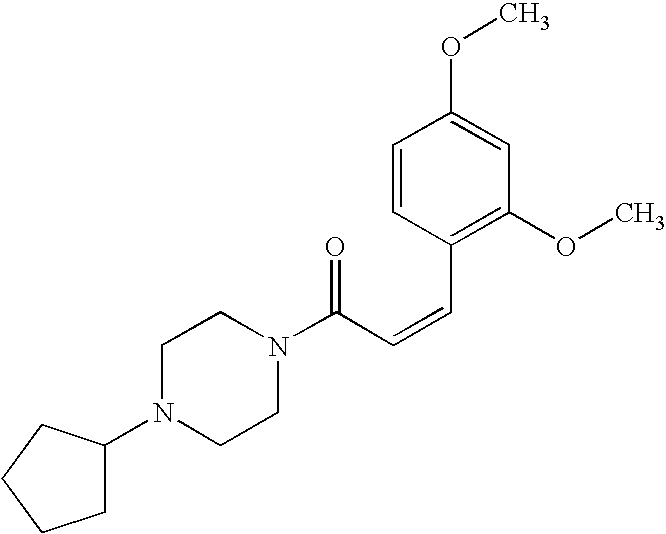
C(C=CC1=C(OC)C=C(OC)C=C1)(=O)N1CCN(C2CCCC2)CC1
